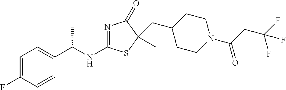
C1=C(F)C=CC(C(NC2=NC(=O)C(CC3CCN(C(CC(F)(F)F)=O)CC3)(C)S2)C)=C1
